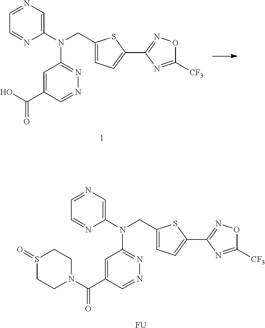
C1=NC=C(N(CC2=CC=C(C3=NOC([CF3])=N3)S2)C2=NN=CC(C(=O)O)=C2)N=C1.C1=NC=C(N(CC2=CC=C(C3=NOC([CF3])=N3)S2)C2=NN=CC(C(=O)N3CCS(=O)CC3)=C2)N=C1.[FU]
